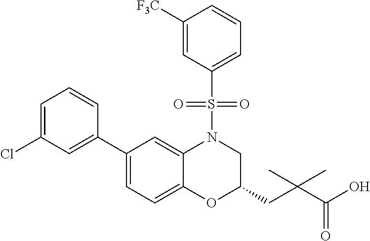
C1(C2=CC(Cl)=CC=C2)=CC=C2C(=C1)N(S(C1=CC=CC([F3C])=C1)(=O)=O)CC(CC(C(O)=O)(C)C)O2
